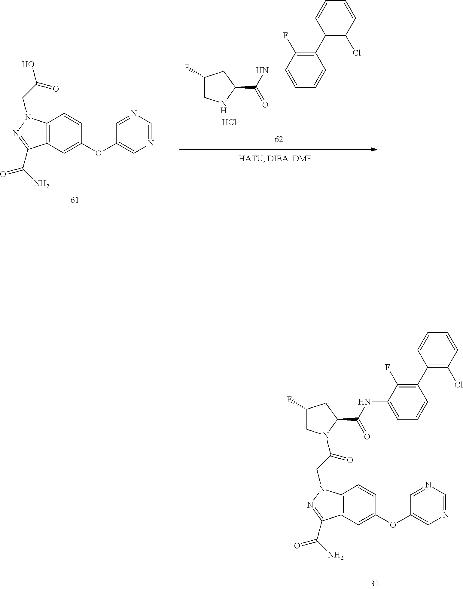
C12=C(C=C(OC3=CN=CN=C3)C=C1)C(C(N)=O)=NN2CC(O)=O.C1(C2=C(F)C(NC(C3CC(F)CN3)=O)=CC=C2)=C(Cl)C=CC=C1.Cl.C1(C2=C(F)C(NC(C3CC(F)CN3C(CN3C4=C(C=C(OC5=CN=CN=C5)C=C4)C(C(N)=O)=N3)=O)=O)=CC=C2)=C(Cl)C=CC=C1
